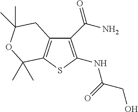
C1(C(N)=O)=C(NC(=O)CO)SC2=C1CC(C)(C)OC2(C)C
